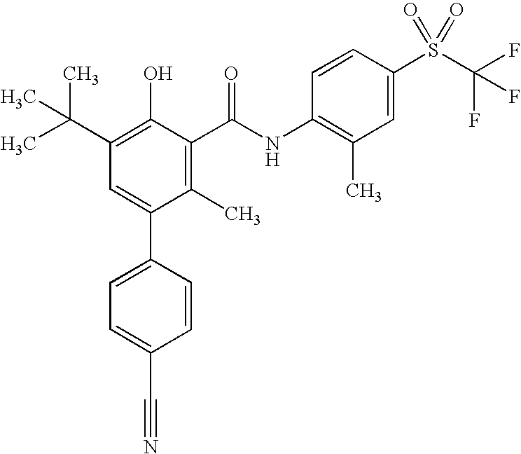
C1=C(C2=CC=C(C#N)C=C2)C(C)=C(C(NC2=C(C)C=C(S(C(F)(F)F)(=O)=O)C=C2)=O)C(O)=C1C(C)(C)C
